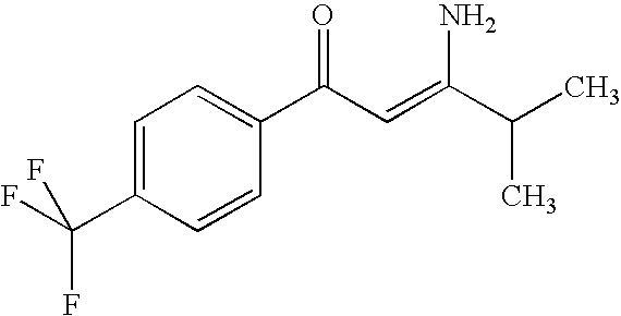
C1=C(C(F)(F)F)C=CC(C(C=C(C(C)C)N)=O)=C1
